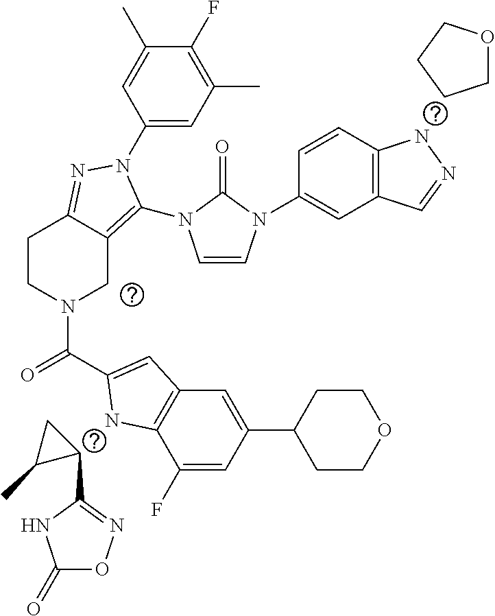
C1(C)C(C2=NOC(=O)N2)C1.C1OCCC1.C1(N2C(N3C=CN(C4=CC5=C(C=C4)NN=C5)C3=O)=C3CN(C(=O)C4=CC5=C(N4)C(F)=CC(C4CCOCC4)=C5)CCC3=N2)=CC(C)=C(F)C(C)=C1
